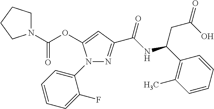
N1(C2=CC=CC=C2F)N=C(C(NC(CC(O)=O)C2=C(C)C=CC=C2)=O)C=C1OC(=O)N1CCCC1
